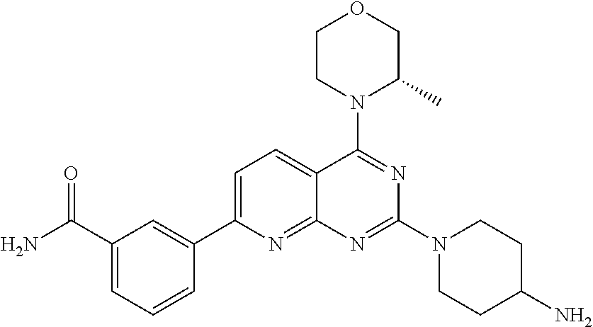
C1(C(=O)N)=CC=CC(C2=CC=C3C(=N2)N=C(N2CCC(N)CC2)N=C3N2C(C)COCC2)=C1
